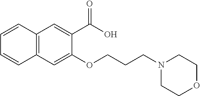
C1=CC2=C(C=C1)C=C(OCCCN1CCOCC1)C(C(=O)O)=C2
